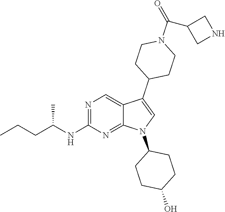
N1=C(NC(CCC)C)N=C2C(=C1)C(C1CCN(C(C3CNC3)=O)CC1)=CN2C1CCC(O)CC1
